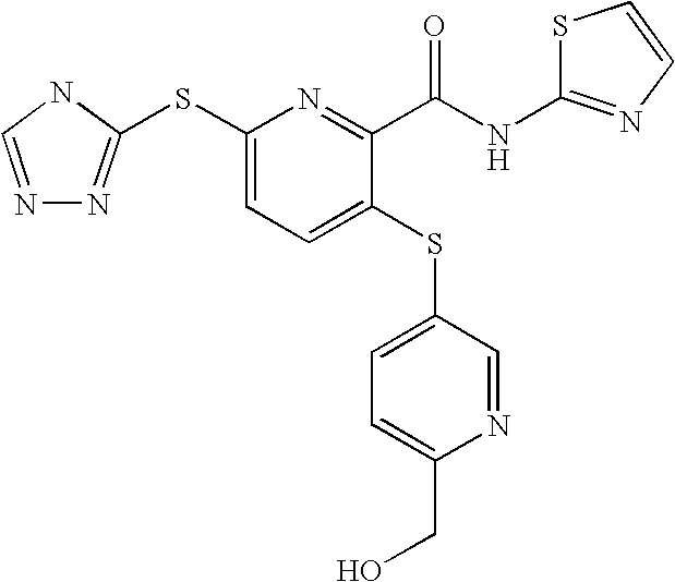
N1=CNC(SC2=CC=C(SC3=CC=C(CO)N=C3)C(C(NC3=NC=CS3)=O)=N2)=N1
